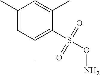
C1(C)=CC(C)=C(S(ON)(=O)=O)C(C)=C1
